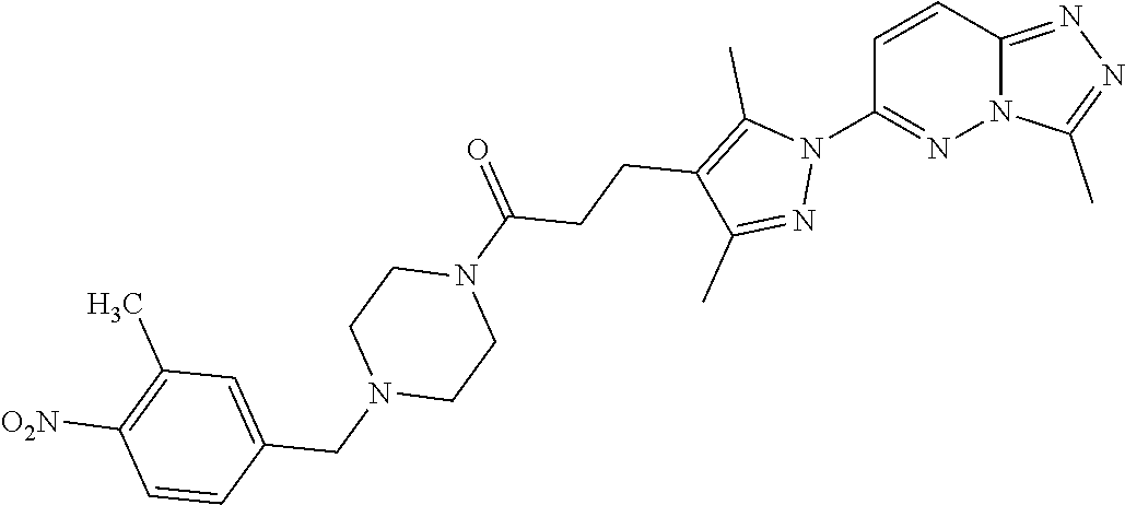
C1=CC2=NN=C(C)N2N=C1N1C(C)=C(CCC(N2CCN(CC3=CC(C)=C([O2N])C=C3)CC2)=O)C(C)=N1
